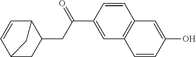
C12CC(CC(=O)C3=CC4=C(C=C3)C=C(O)C=C4)C(C=C1)C2
